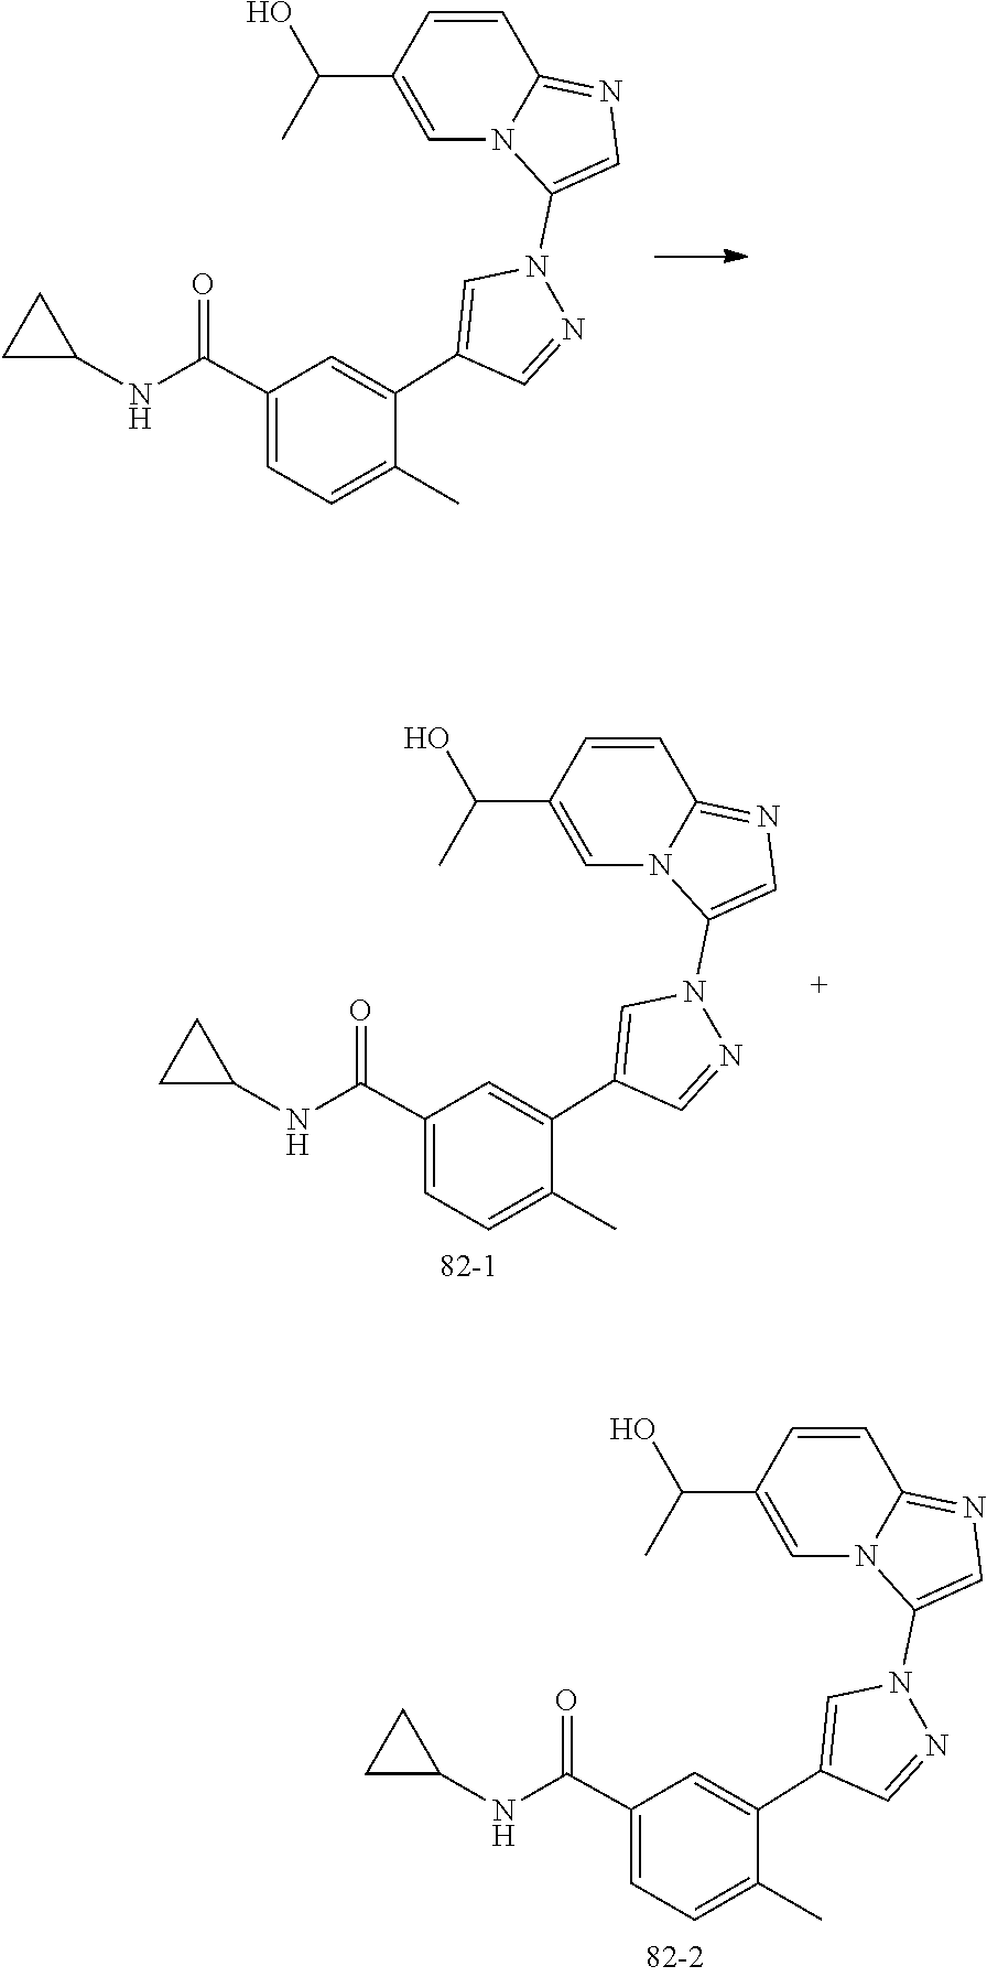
N1(C2=CN=C3N2C=C(C(C)O)C=C3)N=CC(C2=CC(C(NC3CC3)=O)=CC=C2C)=C1.N1(C2=CN=C3N2C=C(C(C)O)C=C3)N=CC(C2=CC(C(NC3CC3)=O)=CC=C2C)=C1.N1(C2=CN=C3N2C=C(C(C)O)C=C3)N=CC(C2=CC(C(NC3CC3)=O)=CC=C2C)=C1
